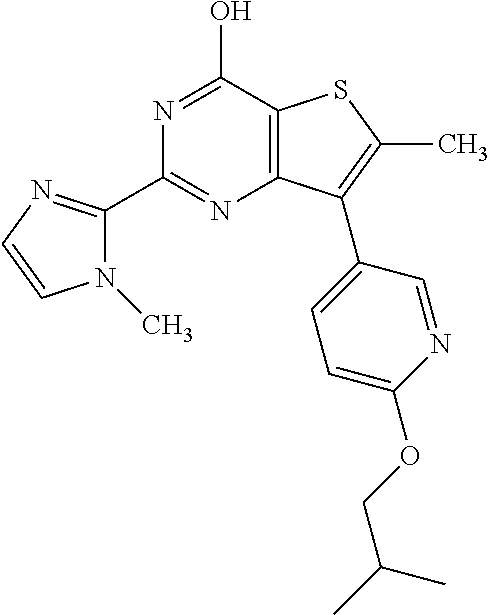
C12=C(C(O)=NC(C3=NC=CN3C)=N1)SC(C)=C2C1=CC=C(OCC(C)C)N=C1
